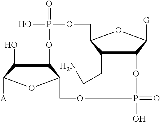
C1(CCN)C2C([G])OC1COP(=O)(O)OC1C(O)C([A])OC1COP(O)(=O)O2
